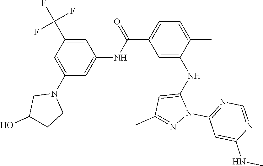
C1=C(N2CC(O)CC2)C=C(NC(C2=CC=C(C)C(NC3=CC(C)=NN3C3=NC=NC(NC)=C3)=C2)=O)C=C1C(F)(F)F
